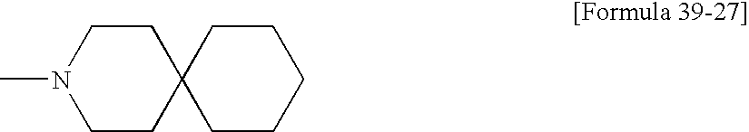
C1CN(C)CCC12CCCCC2
